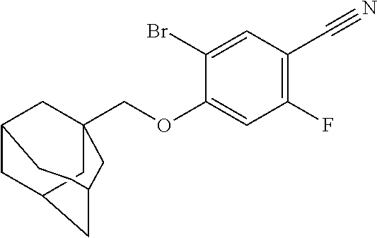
C1(Br)=CC(C#N)=C(F)C=C1OCC12CC3CC(C1)CC(C2)CC3
